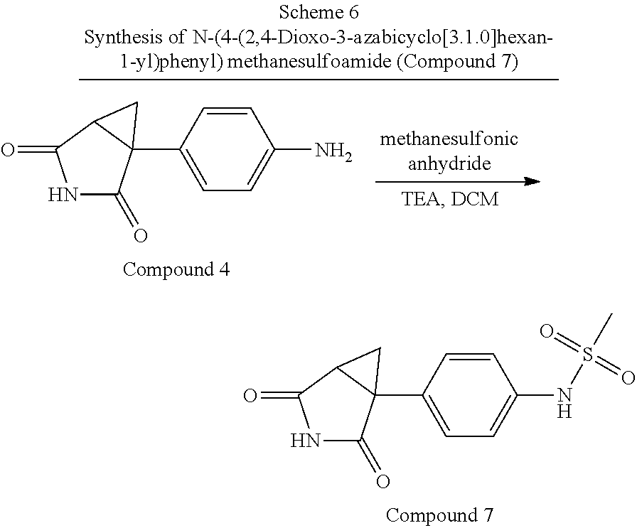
C1=CC(NS(C)(=O)=O)=CC=C1C12C(=O)NC(=O)C1C2.C1=CC(N)=CC=C1C12C(=O)NC(=O)C1C2
